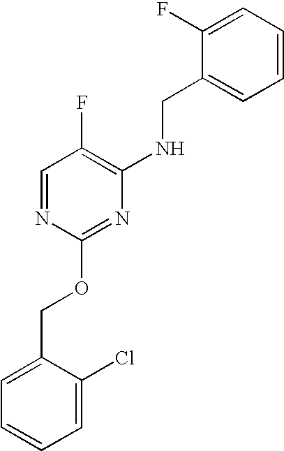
C1=C(Cl)C(COC2=NC(NCC3=CC=CC=C3F)=C(F)C=N2)=CC=C1
